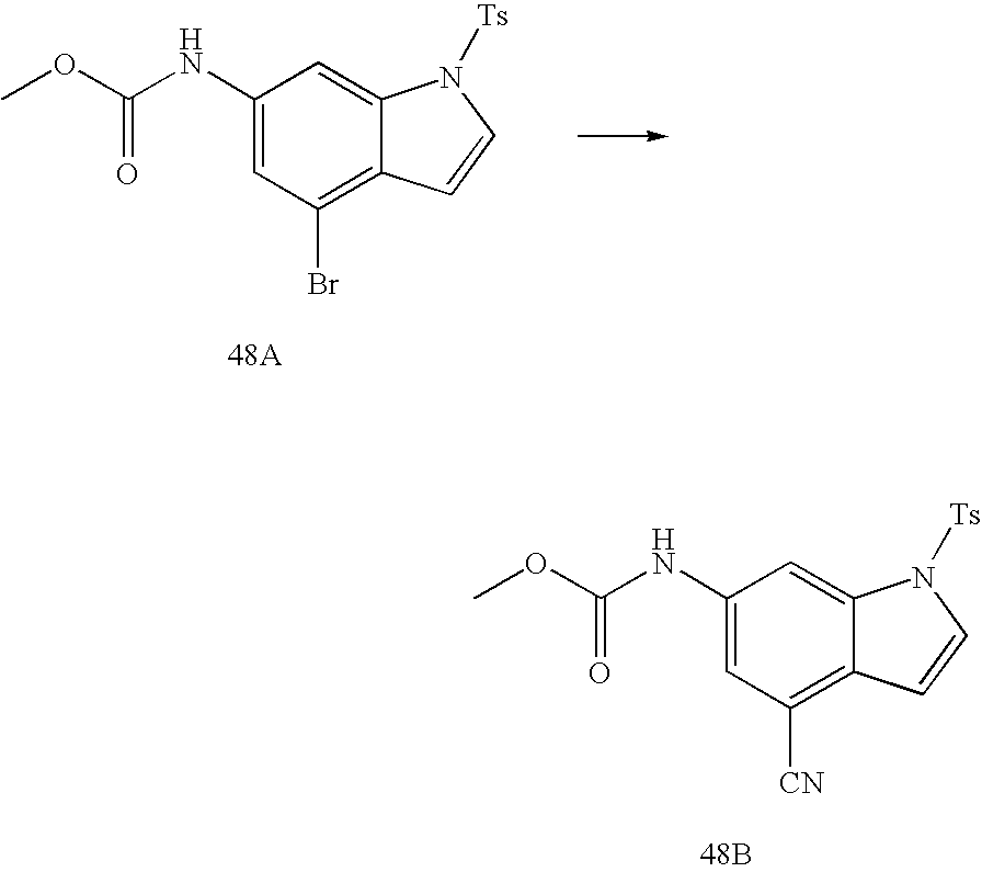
C1(NC(=O)OC)=CC(Br)=C2C(=C1)N([Ts])C=C2.C1(NC(=O)OC)=CC([CN])=C2C(=C1)N([Ts])C=C2.[48B]
